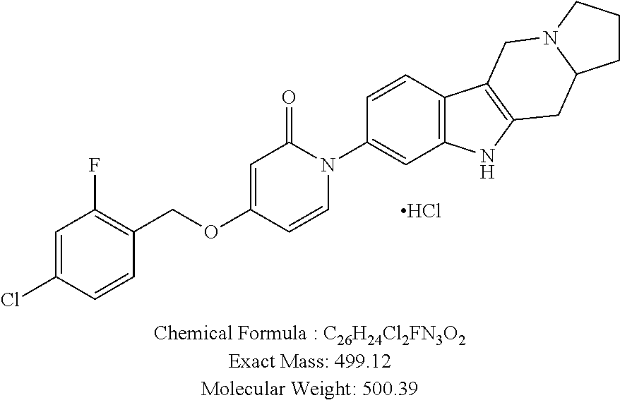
Cl.C1=C(Cl)C=CC(COC2=CC(=O)N(C3=CC4=C(C=C3)C3=C(N4)CC4N(C3)CCC4)C=C2)=C1F
